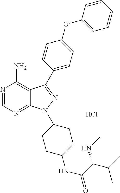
N1=CN=C2C(=C1N)C(C1=CC=C(OC3=CC=CC=C3)C=C1)=NN2C1CCC(NC(C(C(C)C)NC)=O)CC1.Cl
